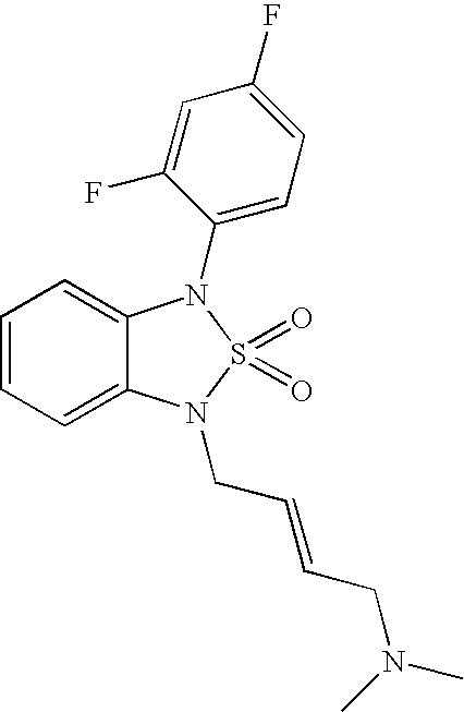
C1=CC=C2C(=C1)N(C1=CC=C(F)C=C1F)S(=O)(=O)N2CC=CCN(C)C
